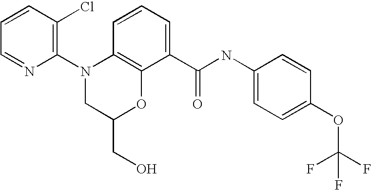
C1(N2CC(CO)OC3=C2C=CC=C3C(NC2=CC=C(OC(F)(F)F)C=C2)=O)=C(Cl)C=CC=N1
